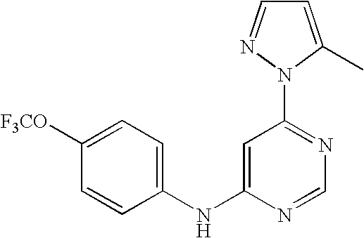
C1(NC2=CC(N3N=CC=C3C)=NC=N2)=CC=C([F3CO])C=C1
